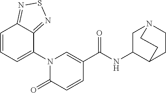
C1(N2C(=O)C=CC(C(NC3CN4CCC3CC4)=O)=C2)=CC=CC2=NSN=C12
